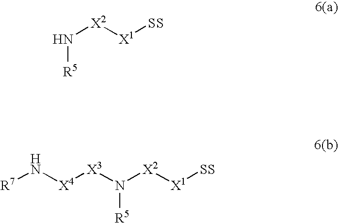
N([X2][X1][SS])[R5].[R7]N[X4][X3]N([X2][X1][SS])[R5]
